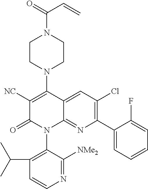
C1(C(C)C)=C(N2C3=NC(C4=CC=CC=C4F)=C(Cl)C=C3C(N3CCN(C(=O)C=C)CC3)=C([NC])C2=O)C([NMe2])=NC=C1
